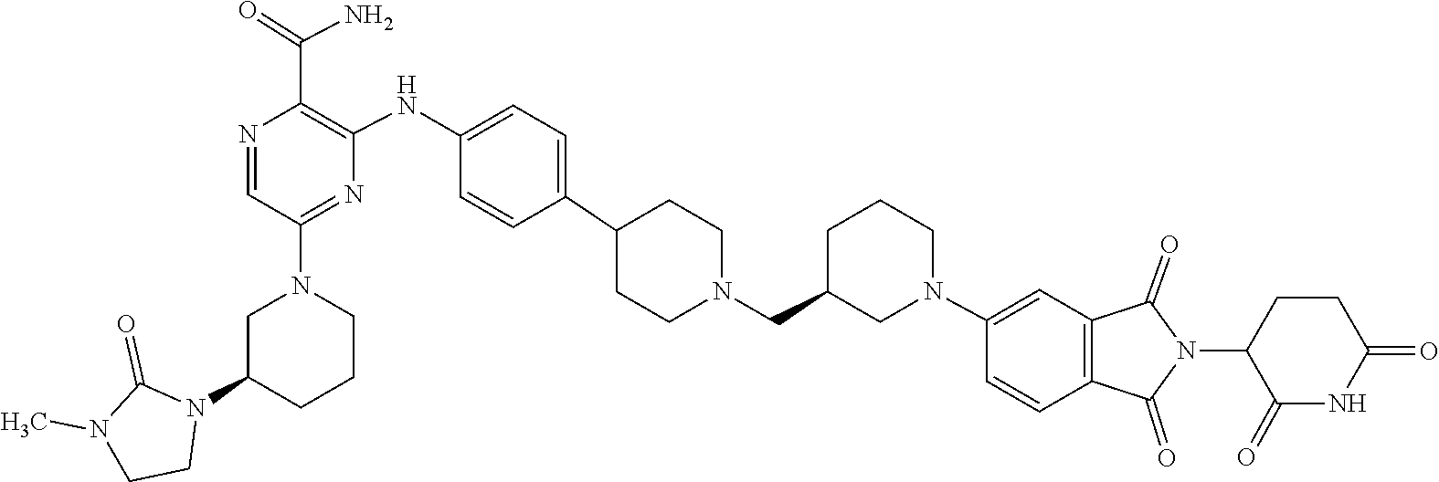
C1(=O)N(C)CCN1C1CN(C2=NC(NC3=CC=C(C4CCN(CC5CCCN(C6=CC7=C(C=C6)C(=O)N(C6C(=O)NC(=O)CC6)C7=O)C5)CC4)C=C3)=C(C(=O)N)N=C2)CCC1
